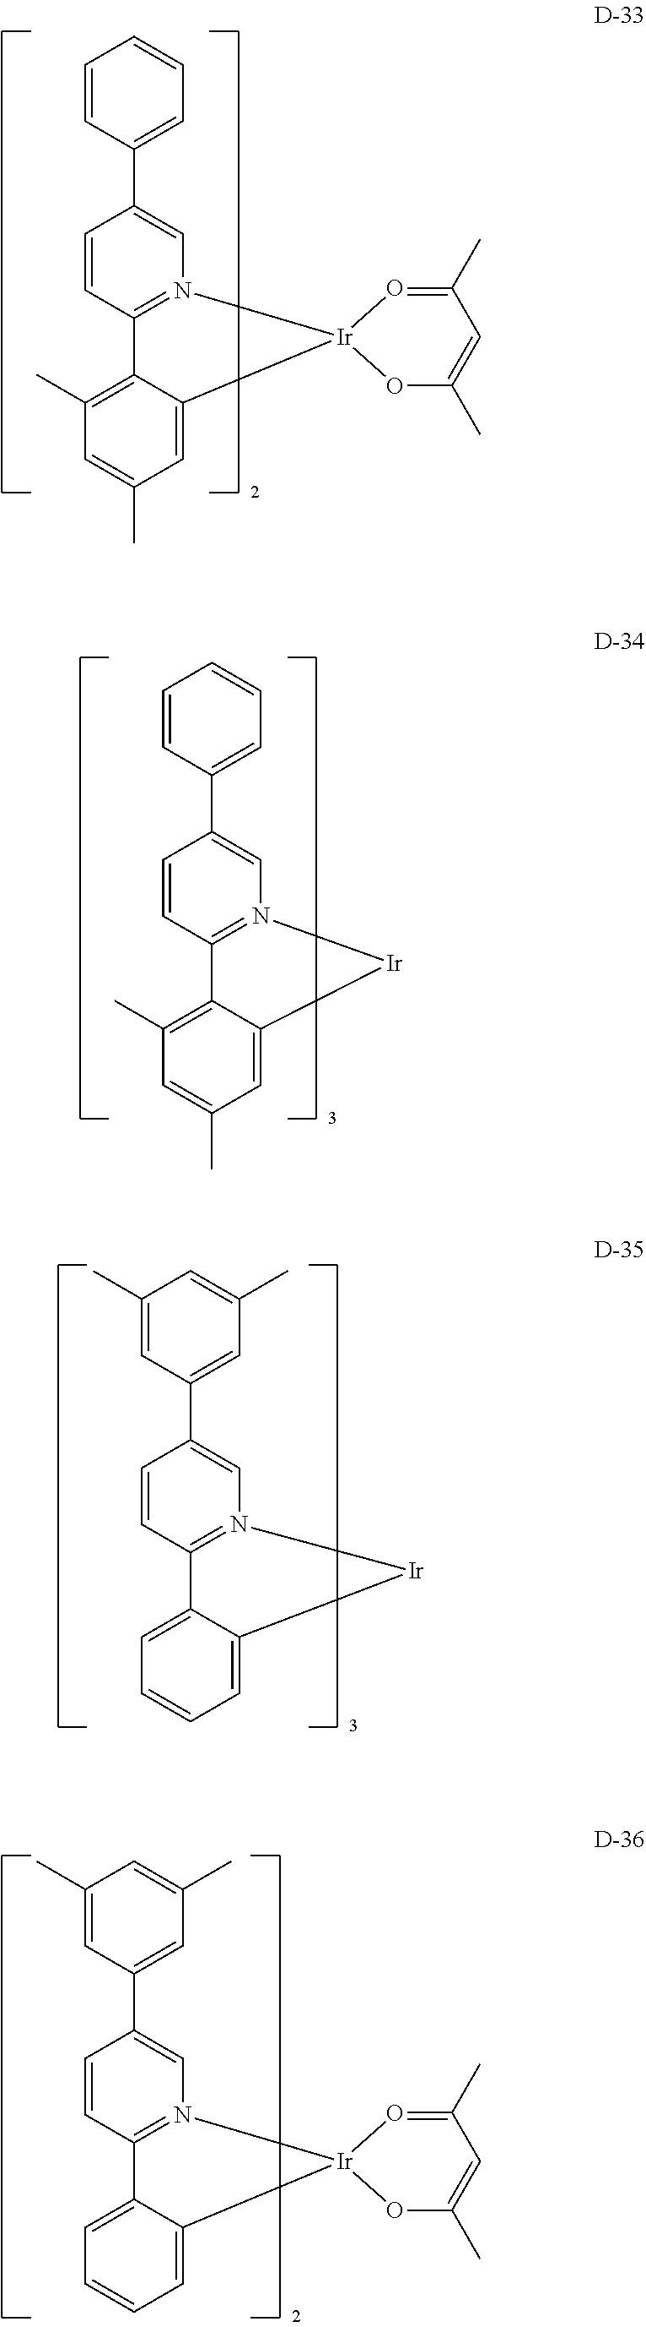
C12=C(C)C=C(C)C=C1[Ir]1(N3=C2C=CC(C2=CC=CC=C2)=C3)OC(C)=CC(C)=O1.C12=C(C)C=C(C)C=C1[Ir]N1=C2C=CC(C2=CC=CC=C2)=C1.C12=CC=CC=C1[Ir]N1=C2C=CC(C2=CC(C)=CC(C)=C2)=C1.C12=CC=CC=C1[Ir]1(N3=C2C=CC(C2=CC(C)=CC(C)=C2)=C3)OC(C)=CC(C)=O1
